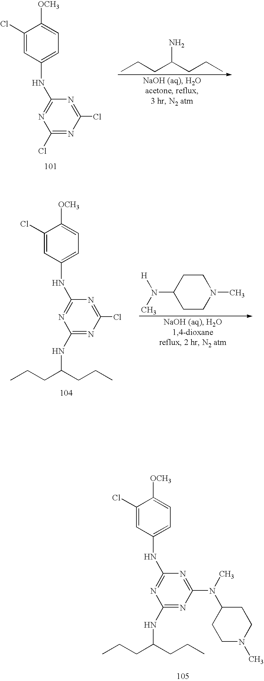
C1(Cl)=CC(NC2=NC(NC(CCC)CCC)=NC(N(C3CCN(C)CC3)C)=N2)=CC=C1[OCH3].C1(Cl)=CC(NC2=NC(Cl)=NC(Cl)=N2)=CC=C1[OCH3].CCCC(CCC)N.C1CC(N([H])C)CCN1C.C1(Cl)=CC(NC2=NC(NC(CCC)CCC)=NC(Cl)=N2)=CC=C1[OCH3]
